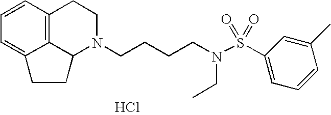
C12=C3C=CC=C1CCC2N(CCCCN(S(C1=CC=CC(C)=C1)(=O)=O)CC)CC3.Cl
